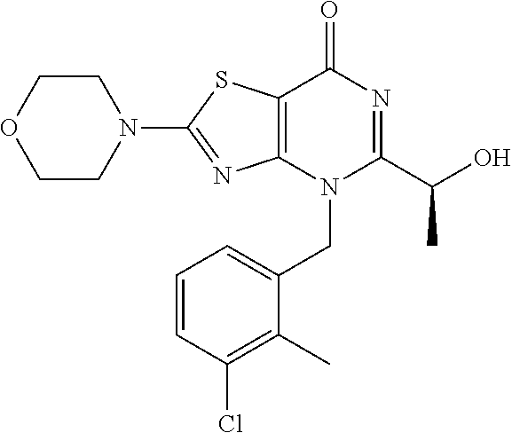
C12=C(N(CC3=CC=CC(Cl)=C3C)C(C(O)C)=NC1=O)N=C(N1CCOCC1)S2
